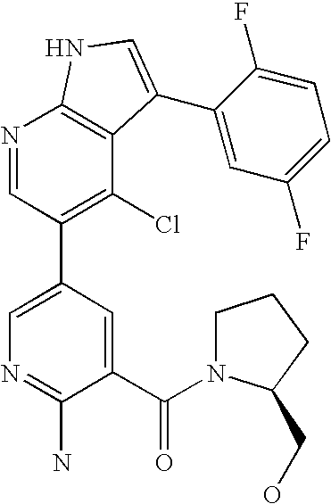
N1=CC(C2=CN=C(N)C(C(=O)N3CCCC3CO)=C2)=C(Cl)C2=C1NC=C2C1=CC(F)=CC=C1F
